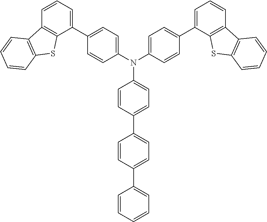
C1=C(N(C2=CC=C(C3=CC=CC4=C3SC3=C4C=CC=C3)C=C2)C2=CC=C(C3=CC=C(C4=CC=CC=C4)C=C3)C=C2)C=CC(C2=CC=CC3=C2SC2=C3C=CC=C2)=C1
